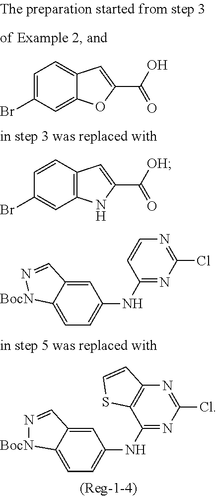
C12=C(C=CC(Br)=C1)C=C(C([OH])=O)N2.C12=CC=C(NC3=NC(Cl)=NC4=C3SC=C4)C=C1C=N[BocN]2.C12=CC=C(NC3=NC(Cl)=NC=C3)C=C1C=N[BocN]2.C1=C(Br)C=C2C(=C1)C=C(C(O)=O)O2
